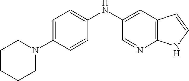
C1CCCN(C2=CC=C(NC3=CC4=C(N=C3)NC=C4)C=C2)C1
